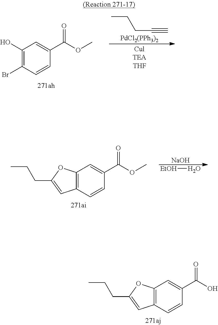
CCCC#C.[PdCl2(PPh3)2].C1(O)=C(Br)C=CC(C(OC)=O)=C1.[NaOH].[EtOH]O.C12=C(C=CC(C(OC)=O)=C1)C=C(CCC)O2.C12=C(C=CC(C(O)=O)=C1)C=C(CCC)O2
